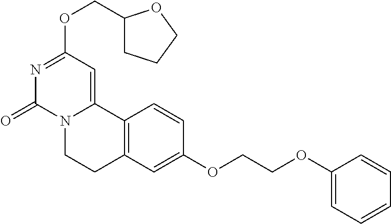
N1=C(OCC2CCCO2)C=C2N(C1=O)CCC1=C2C=CC(OCCOC2=CC=CC=C2)=C1
